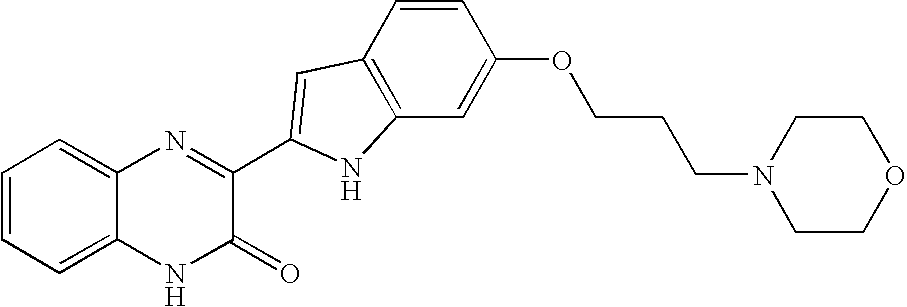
C1=C2C(=CC=C1)N=C(C1=CC3=C(C=C(OCCCN4CCOCC4)C=C3)N1)C(=O)N2
